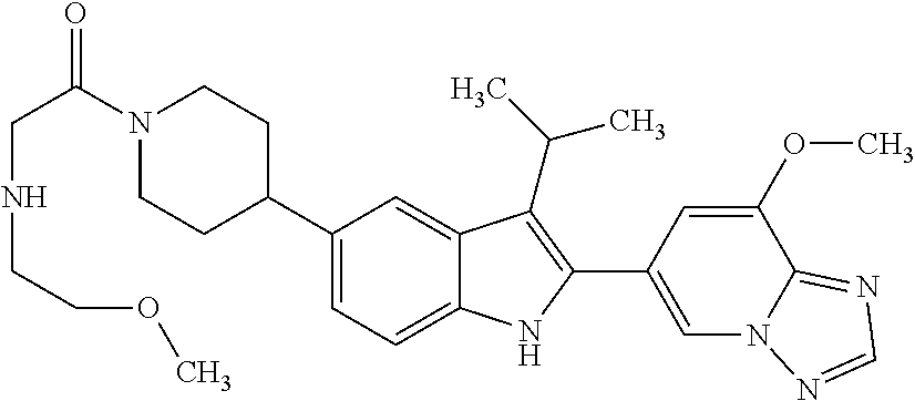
N1(C(CNCCOC)=O)CCC(C2=CC=C3C(=C2)C(C(C)C)=C(C2=CN4C(=NC=N4)C(OC)=C2)N3)CC1
